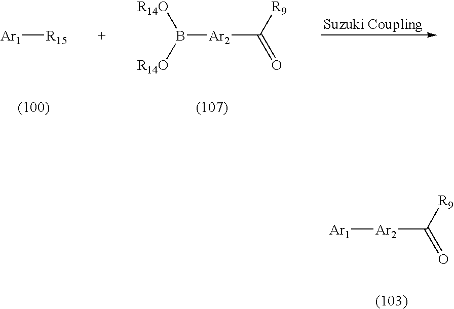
[Ar1][R15].[Ar2](C([R9])=O)B([R14O])[R14O].[Ar2](C([R9])=O)[Ar1]
